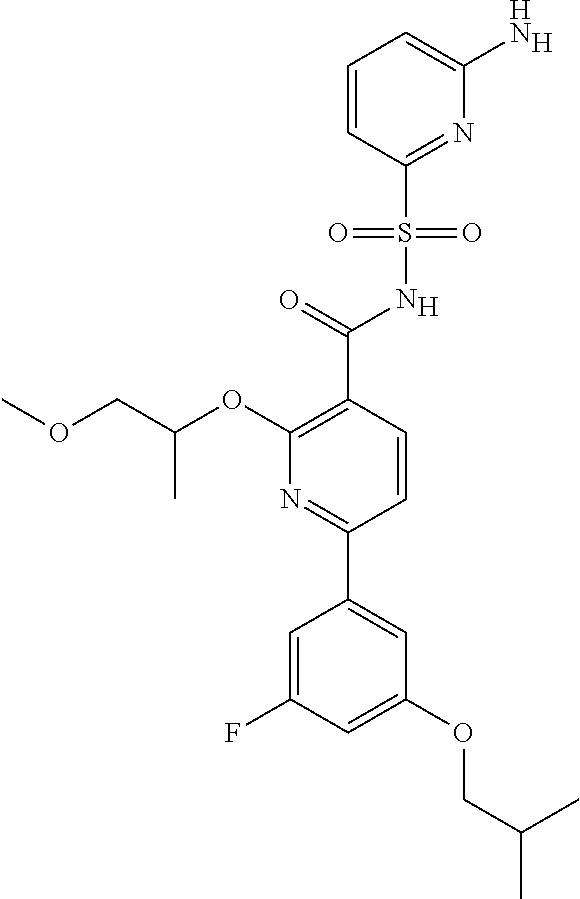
[H].C1(C(=O)NS(C2=NC(N)=CC=C2)(=O)=O)=C(OC(COC)C)N=C(C2=CC(OCC(C)C)=CC(F)=C2)C=C1.[H]
